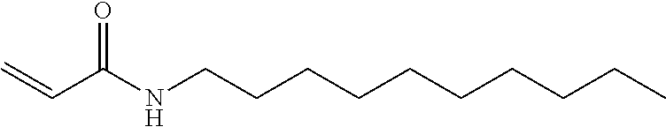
C(C(NCCCCCCCCCC)=O)=C
